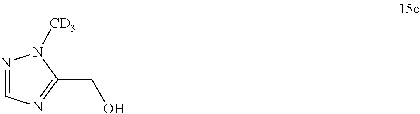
N1=CN=C(CO)N1[CD3]
